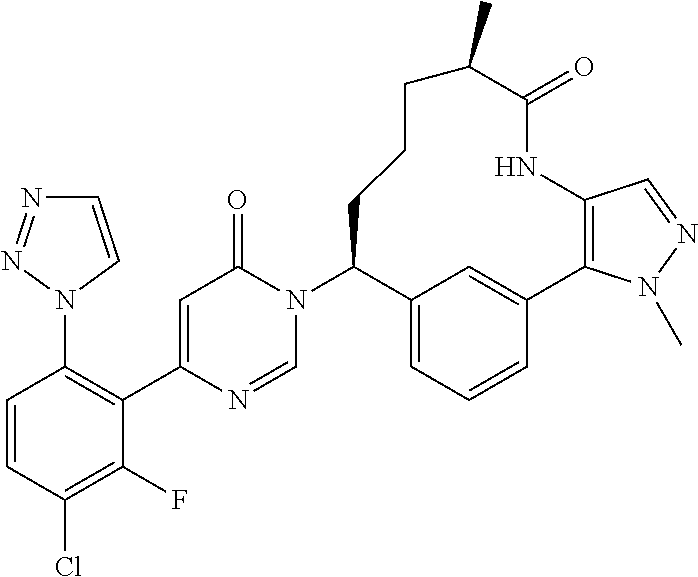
C1=CC(Cl)=C(F)C(C2=CC(=O)N(C3C4=CC=CC(=C4)C4=C(C=NN4C)NC(=O)C(C)CCC3)C=N2)=C1N1C=CN=N1
